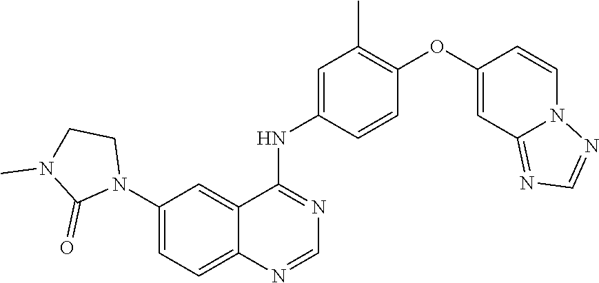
C1(N2CCN(C)C2=O)=CC=C2C(=C1)C(NC1=CC(C)=C(OC3=CC4=NC=NN4C=C3)C=C1)=NC=N2
